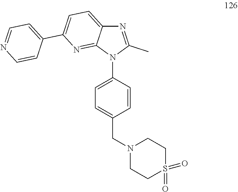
C1=CC(N2C(C)=NC3=CC=C(C4=CC=NC=C4)N=C23)=CC=C1CN1CCS(=O)(=O)CC1
